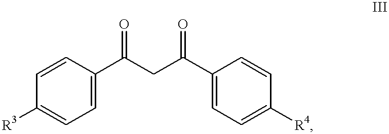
C1=C(C(CC(C2=CC=C([R4])C=C2)=O)=O)C=CC([R3])=C1
